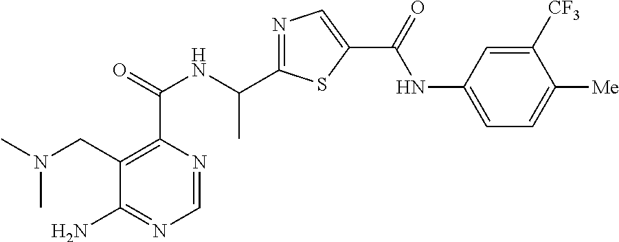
C1=NC(C(=O)NC(C2=NC=C(C(=O)NC3=CC=C([Me])C([CF3])=C3)S2)C)=C(CN(C)C)C(N)=N1
